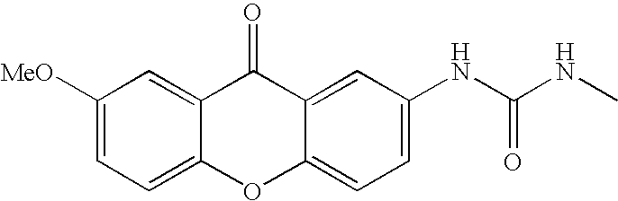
C1=C2C(=CC=C1NC(NC)=O)OC1=CC=C([MeO])C=C1C2=O
